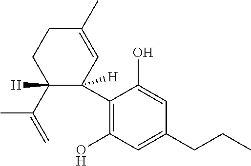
C1([H])(C(=C)C)C(C2=C(O)C=C(CCC)C=C2O)([H])C=C(C)CC1
